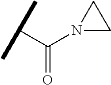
C(C(=O)N1CC1)(C)C
